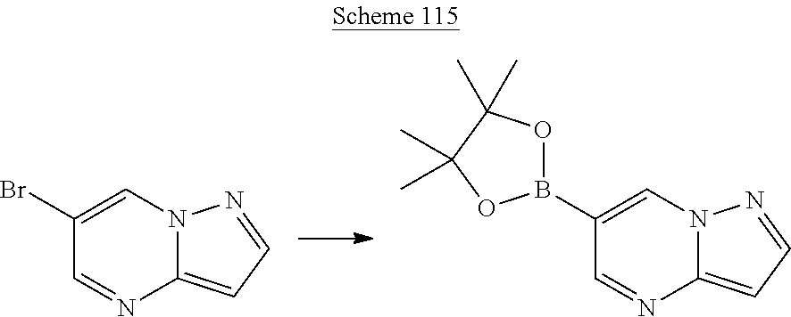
C1(Br)=CN2C(=CC=N2)N=C1.C1(B2OC(C)(C)C(C)(C)O2)=CN2C(=CC=N2)N=C1
